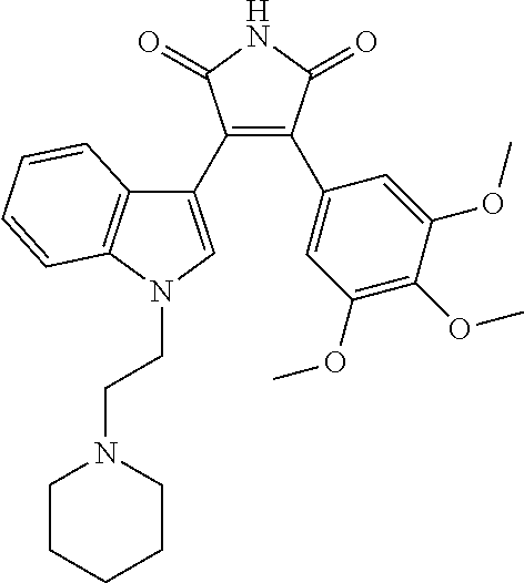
C1(C2=CN(CCN3CCCCC3)C3=C2C=CC=C3)=C(C2=CC(OC)=C(OC)C(OC)=C2)C(=O)NC1=O
